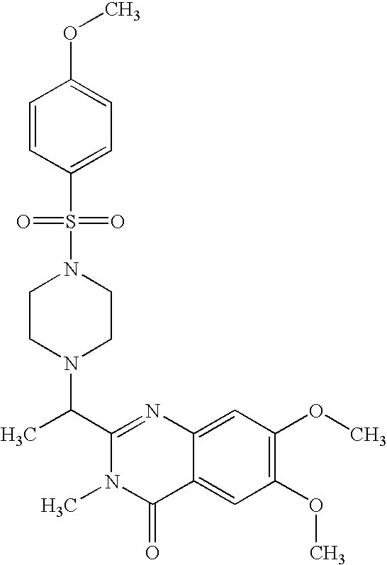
C1(C(N2CCN(S(=O)(=O)C3=CC=C(OC)C=C3)CC2)C)=NC2=CC(OC)=C(OC)C=C2C(=O)N1C
